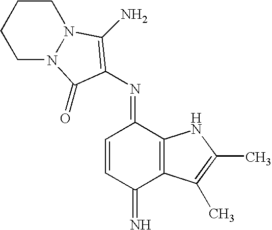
C1CCCN2N1C(N)=C(N=C1C=CC(=N)C3=C1NC(C)=C3C)C2=O
